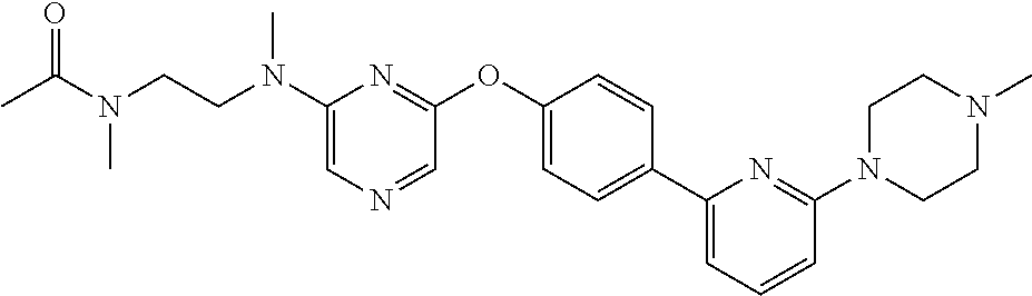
C1=NC=C(N(CCN(C(C)=O)C)C)N=C1OC1=CC=C(C2=CC=CC(N3CCN(C)CC3)=N2)C=C1
